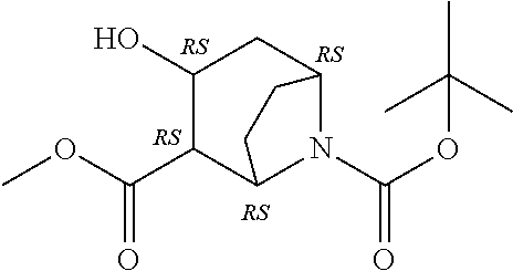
C1(O)C(C(OC)=O)C2N(C(OC(C)(C)C)=O)C(C1)CC2
